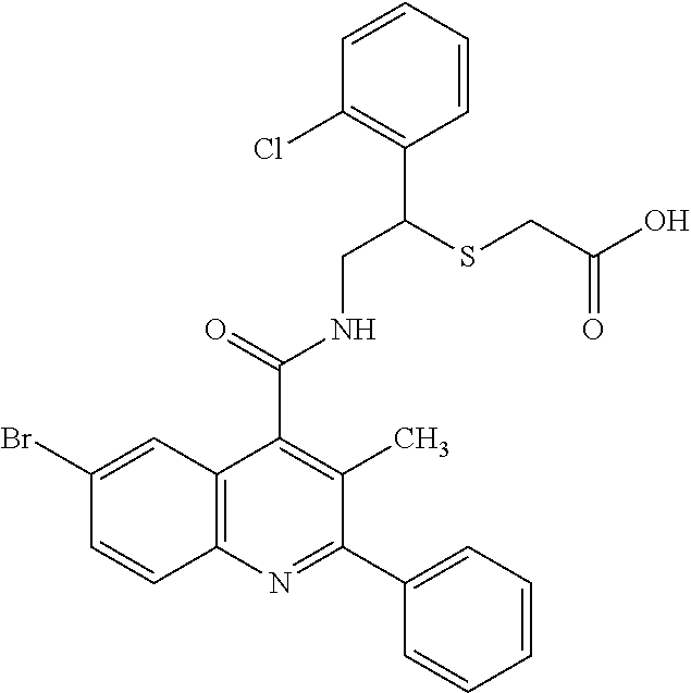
C1=CC(Cl)=C(C(SCC(O)=O)CNC(C2=C(C)C(C3=CC=CC=C3)=NC3=C2C=C(Br)C=C3)=O)C=C1
